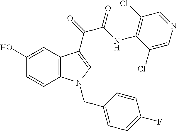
C1(O)=CC2=C(C=C1)N(CC1=CC=C(F)C=C1)C=C2C(C(NC1=C(Cl)C=NC=C1Cl)=O)=O
